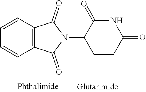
C1=CC2=C(C=C1)C(=O)N(C1CCC(=O)NC1=O)C2=O
